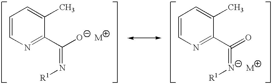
C1=CN=C(C([O-])=N[R1])C(C)=C1.[M].C1=CN=C(C(=O)=N[R1])C(C)=C1.[M]
